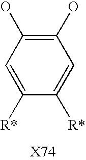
C1([R*])=CC(O)=C(O)C=C1[R*]
